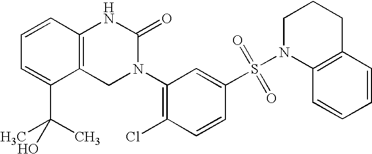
C12=C(C=CC=C1C(C)(C)O)NC(=O)N(C1=C(Cl)C=CC(S(N3C4=C(CCC3)C=CC=C4)(=O)=O)=C1)C2
